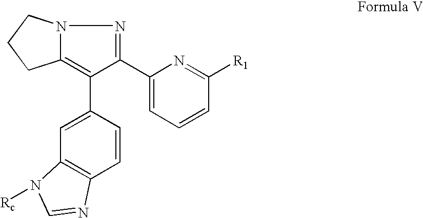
C1(C2=NN3C(=C2C2=CC4=C(C=C2)N=CN4[Rc])CCC3)=CC=CC([R1])=N1
